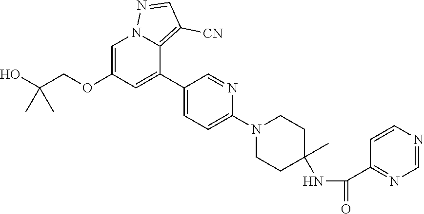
C1=C(OCC(O)(C)C)C=C(C2=CC=C(N3CCC(NC(C4=NC=NC=C4)=O)(C)CC3)N=C2)C2=C([CN])C=NN12
